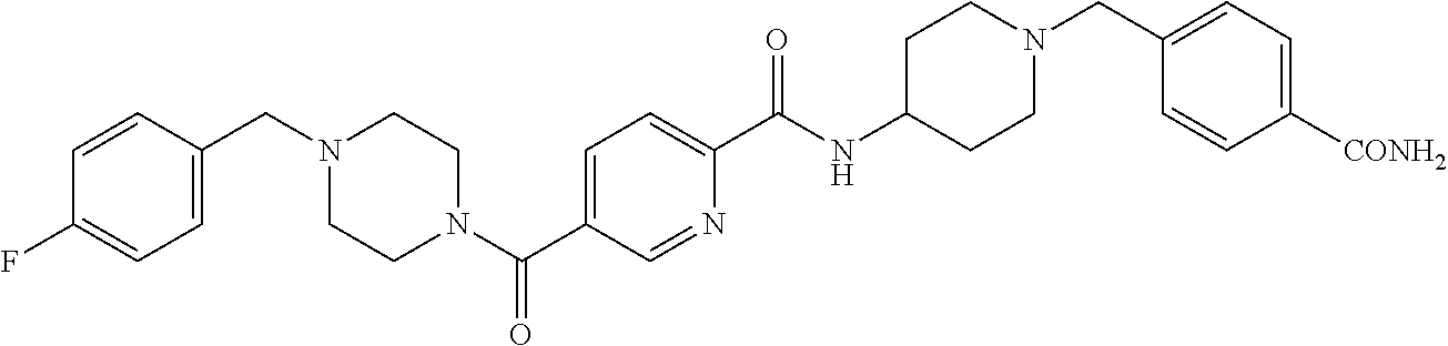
C1=C(CN2CCN(C(C3=CC=C(C(NC4CCN(CC5=CC=C([CONH2])C=C5)CC4)=O)N=C3)=O)CC2)C=CC(F)=C1
